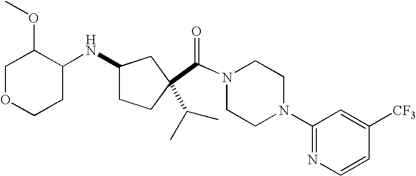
C(N1CCN(C2=NC=CC([CF3])=C2)CC1)(=O)C1(C(C)C)CCC(NC2C(OC)COCC2)C1
